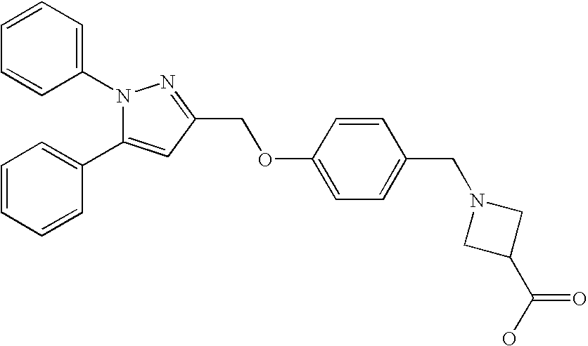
N1(C2=CC=CC=C2)C(C2=CC=CC=C2)=CC(COC2=CC=C(CN3CC(C(O)=O)C3)C=C2)=N1
